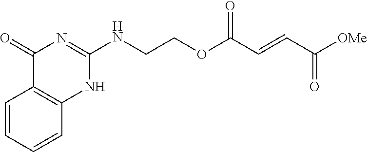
[OMe]C(C=CC(OCCNC1=NC(=O)C2=C(N1)C=CC=C2)=O)=O
